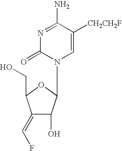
N1=C(N)C([CH2CH2F])=CN(C2C(O)C(=CF)C(CO)O2)C1=O
